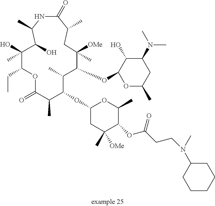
C1(OC2C(C)C(OC3OC(C)CC(N(C)C)C3O)C([OMe])(C)CC(C)C(=O)NC(C)C(O)C(C)(O)C(CC)OC(=O)C2C)CC(C)([OMe])C(OC(CCN(C2CCCCC2)C)=O)C(C)O1
